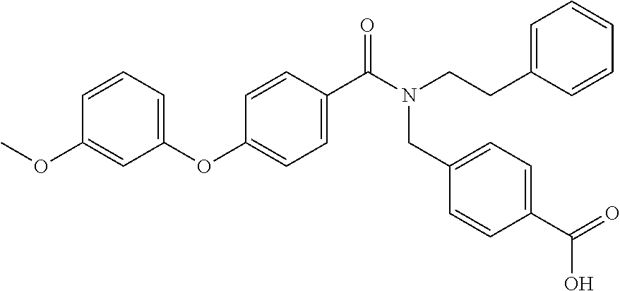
C1(OC2=CC=C(C(N(CCC3=CC=CC=C3)CC3=CC=C(C(=O)O)C=C3)=O)C=C2)=CC=CC(OC)=C1
